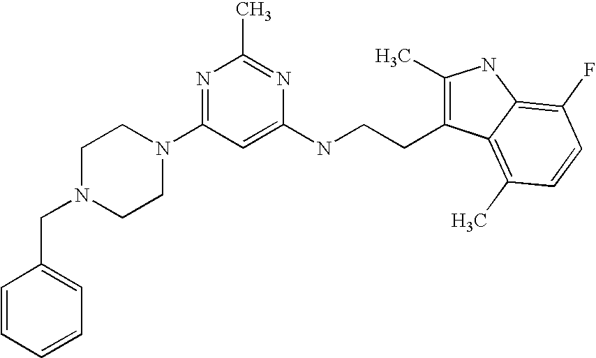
N1(C2=NC(C)=NC(NCCC3=C(C)NC4=C(F)C=CC(C)=C34)=C2)CCN(CC2=CC=CC=C2)CC1
